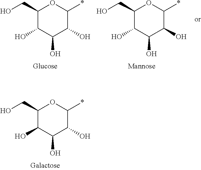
C1(CO)C(O)C(O)C(O)C(*)O1.C1(CO)C(O)C(O)C(O)C(*)O1.C1(CO)C(O)C(O)C(O)C(*)O1
